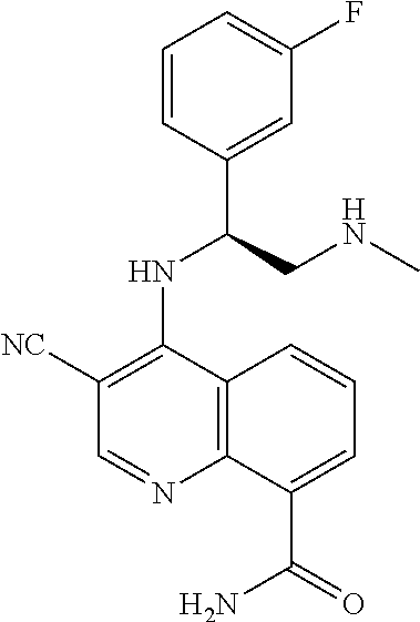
C1=CC(C(CNC)NC2=C([NC])C=NC3=C2C=CC=C3C(=O)N)=CC(F)=C1
